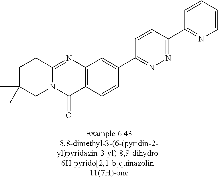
N12C(=NC3=C(C1=O)C=CC(C1=NN=C(C4=NC=CC=C4)C=C1)=C3)CCC(C)(C)C2
